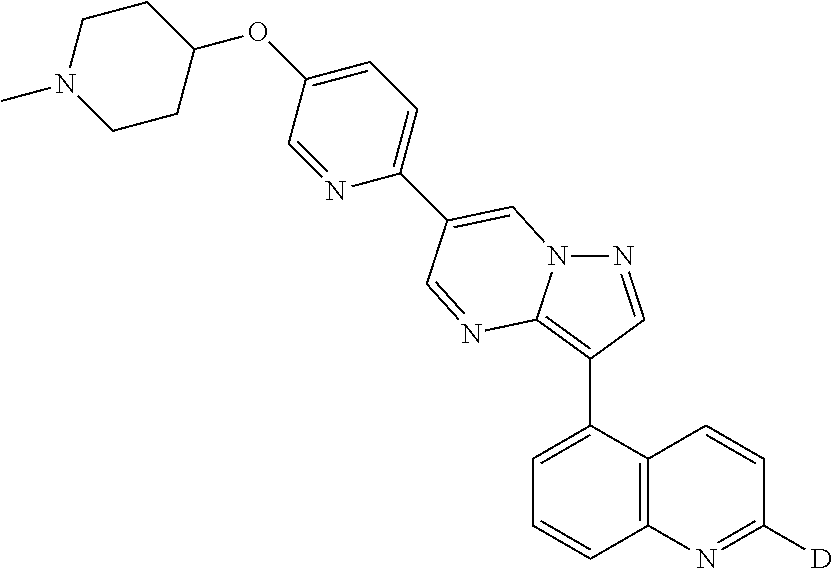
C1=C(C2=C3N(N=C2)C=C(C2=CC=C(OC4CCN(C)CC4)C=N2)C=N3)C2=C(C=C1)N=C([D])C=C2
